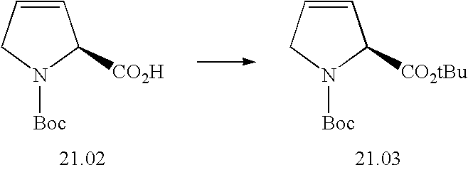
C1=CCN([Boc])C1[CO2H].C1=CCN([Boc])C1[CO2tBu]
